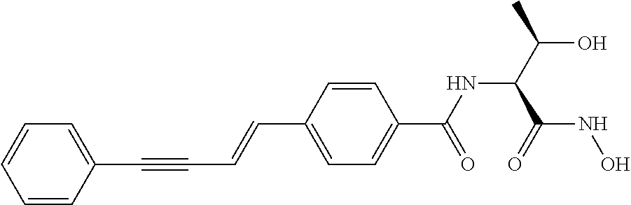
C(C1=CC=C(C(NC(C(O)C)C(NO)=O)=O)C=C1)=CC#CC1=CC=CC=C1
